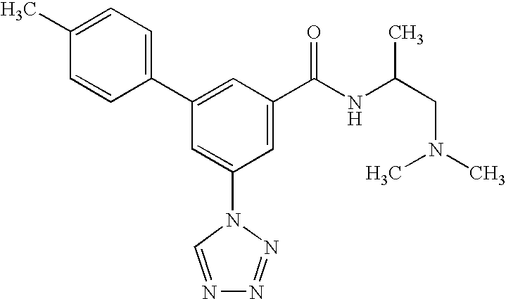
C1(C2=CC(C(NC(CN(C)C)C)=O)=CC(N3C=NN=N3)=C2)=CC=C(C)C=C1
